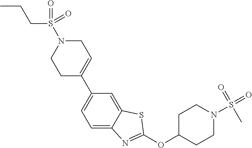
C1C(C2=CC=C3C(=C2)SC(OC2CCN(S(=O)(=O)C)CC2)=N3)=CCN(S(CCC)(=O)=O)C1
